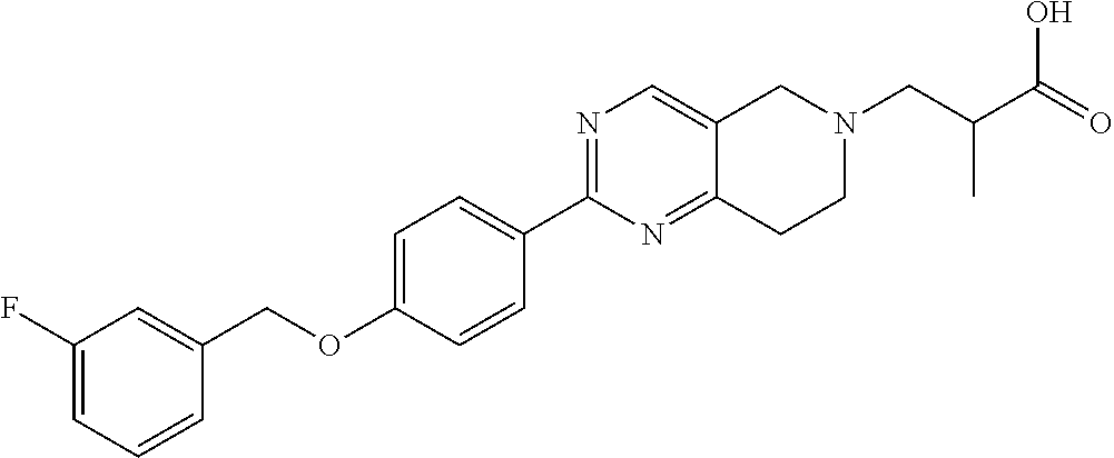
C1(F)=CC=CC(COC2=CC=C(C3=NC=C4C(=N3)CCN(CC(C(=O)O)C)C4)C=C2)=C1
